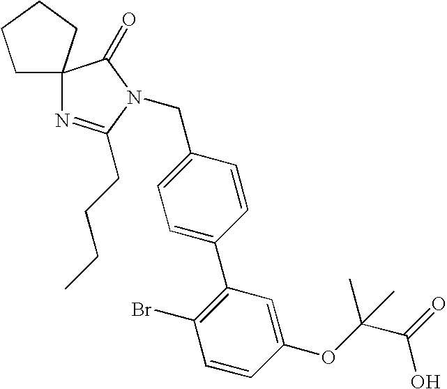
C1CCCC12N=C(CCCC)N(CC1=CC=C(C3=C(Br)C=CC(OC(C)(C(O)=O)C)=C3)C=C1)C2=O
